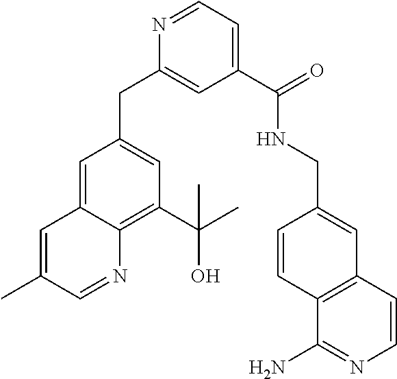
C1=C2C(=C(C(C)(O)C)C=C1CC1=CC(C(NCC3=CC4=C(C=C3)C(N)=NC=C4)=O)=CC=N1)N=CC(C)=C2
